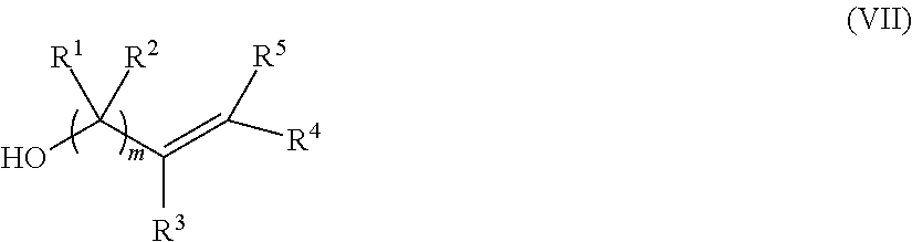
OC(C([R3])=C([R5])[R4])([R1])[R2]
